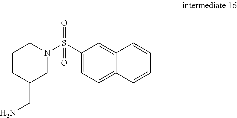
C1CC(CN)CN(S(C2=CC=C3C(=C2)C=CC=C3)(=O)=O)C1
